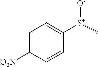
C1=C([O2N])C=CC([S+](C)[O-])=C1
